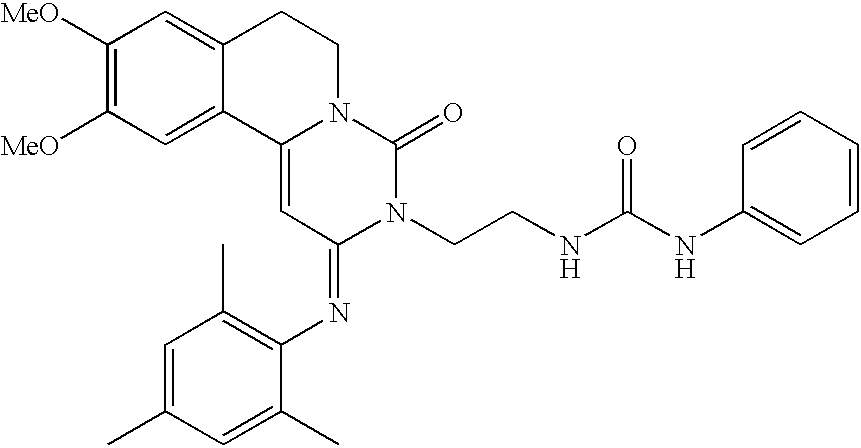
C1([MeO])=C([MeO])C=C2C(=C1)CCN1C2=CC(=NC2=C(C)C=C(C)C=C2C)N(CCNC(NC2=CC=CC=C2)=O)C1=O
